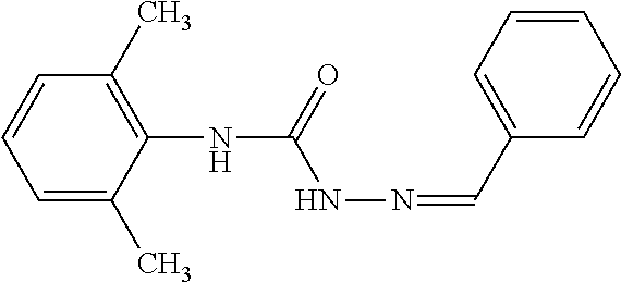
C1=C(C)C(NC(=O)NN=CC2=CC=CC=C2)=C(C)C=C1
